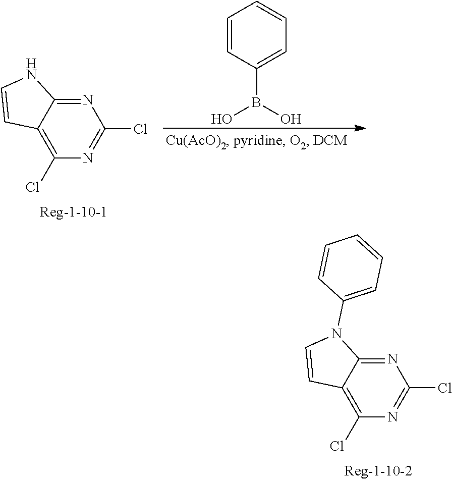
C1(Cl)=NC(Cl)=C2C(=N1)N(C1=CC=CC=C1)C=C2.C1(Cl)=NC(Cl)=C2C(=N1)NC=C2.C1=CC(B(O)O)=CC=C1
